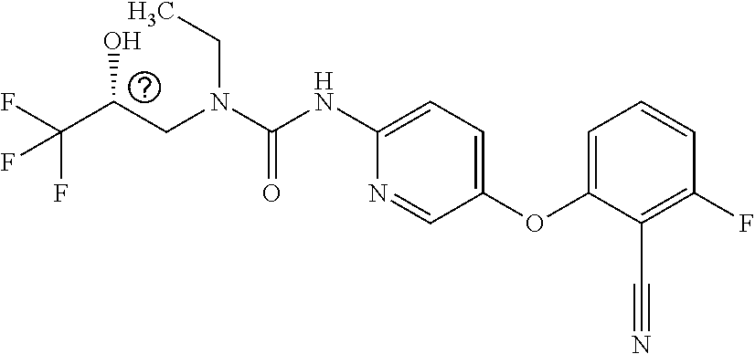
N(C(=O)NC1=CC=C(OC2=CC=CC(F)=C2C#N)C=N1)(CC)CC(C(F)(F)F)O
